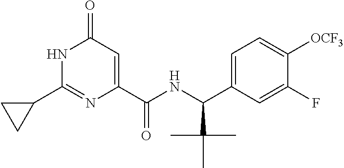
N1C(C2CC2)=NC(C(NC(C2=CC=C([OCF3])C(F)=C2)C(C)(C)C)=O)=CC1=O
